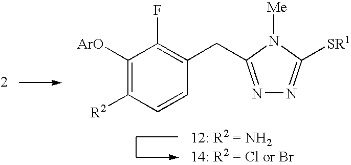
C1([ArO])=C([R2])C=CC(CC2=NN=C([SR1])N2[Me])=C1F
